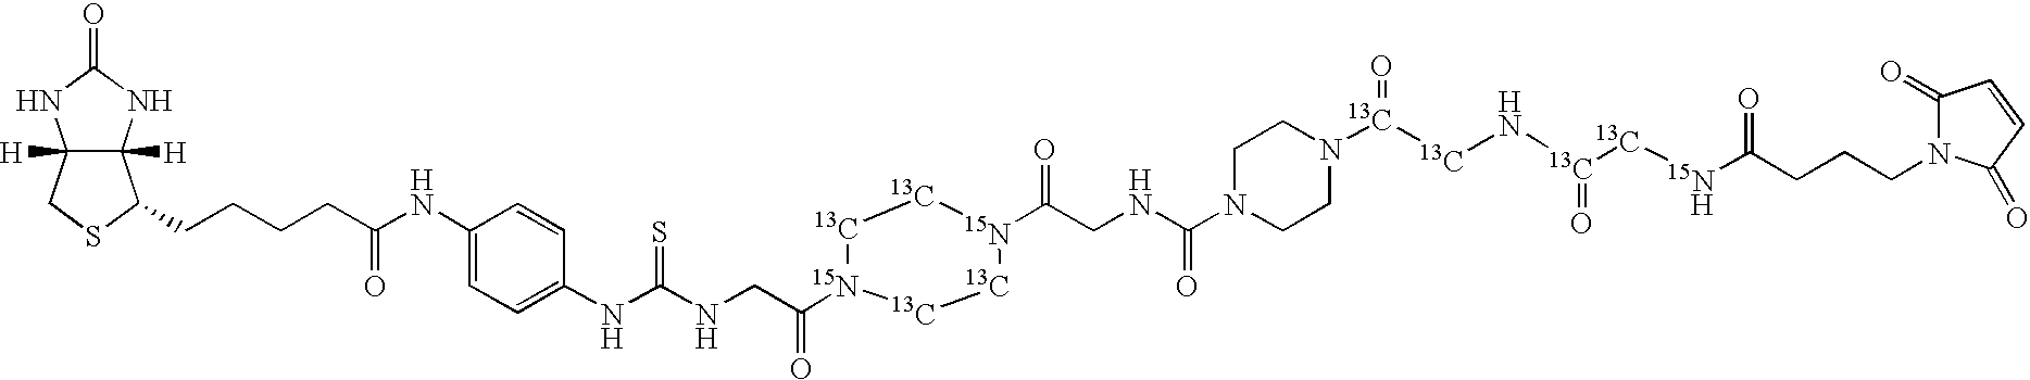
C12([H])C([H])(NC(=O)N1)C(CCCCC(NC1=CC=C(NC(NCC([15N]3[13C][13C][15N](C(CNC(N4CCN([13C]([13C]N[13C]([13C][15N   H]C(CCCN5C(=O)C=CC5=O)=O)=O)=O)CC4)=O)=O)[13C][13C]3)=O)=S)C=C1)=O)SC2
